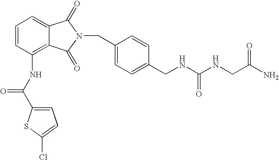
C1=C2C(=C(NC(C3=CC=C(Cl)S3)=O)C=C1)C(=O)N(CC1=CC=C(CNC(NCC(N)=O)=O)C=C1)C2=O
